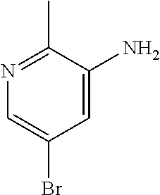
C1=C(N)C(C)=NC=C1Br
